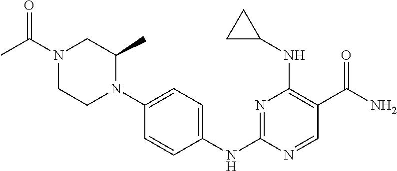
C1=CC(NC2=NC(NC3CC3)=C(C(N)=O)C=N2)=CC=C1N1C(C)CN(C(=O)C)CC1
